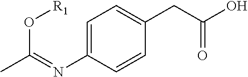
C1=C(N=C(O[R1])C)C=CC(CC(O)=O)=C1
